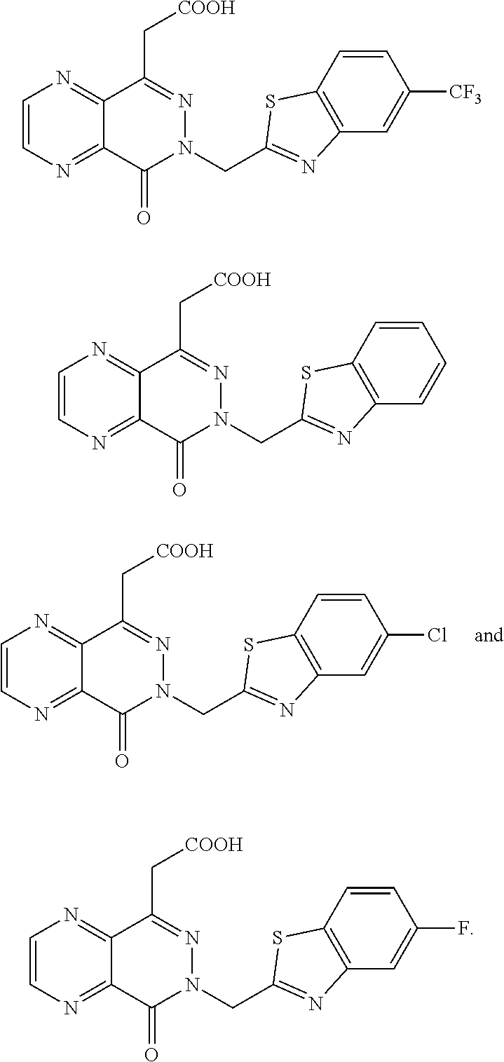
C12=C(C=C(Cl)C=C1)N=C(CN1N=C(C[COOH])C3=NC=CN=C3C1=O)S2.C12=C(C=C([CF3])C=C1)N=C(CN1N=C(C[COOH])C3=NC=CN=C3C1=O)S2.C12=C(C=CC=C1)N=C(CN1N=C(C[COOH])C3=NC=CN=C3C1=O)S2.C12=C(C=C(F)C=C1)N=C(CN1N=C(C[COOH])C3=NC=CN=C3C1=O)S2
